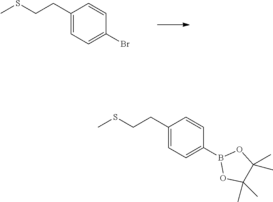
C1(CCSC)=CC=C(Br)C=C1.C1(CCSC)=CC=C(B2OC(C)(C)C(C)(C)O2)C=C1
